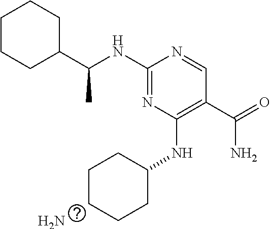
C1CCC(C(NC2=NC(NC3CCCCC3)=C(C(=O)N)C=N2)C)CC1.N
